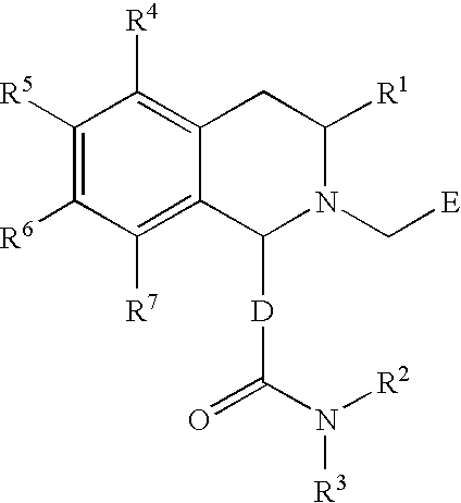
C1([R5])=C([R6])C([R7])=C2C(=C1[R4])CC([R1])N(C[E])C2[D]C(N([R2])[R3])=O
